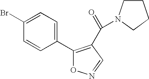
C1(C2=CC=C(Br)C=C2)=C(C(=O)N2CCCC2)C=NO1
